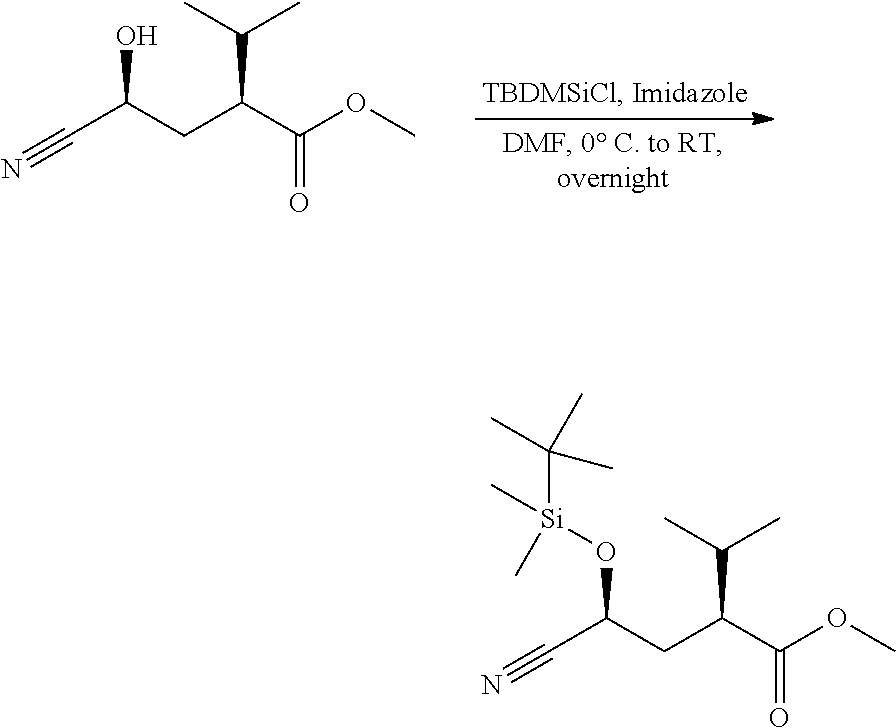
C(C(CC(C(OC)=O)C(C)C)O)#N.C(C(CC(C(OC)=O)C(C)C)O[Si](C(C)(C)C)(C)C)#N
